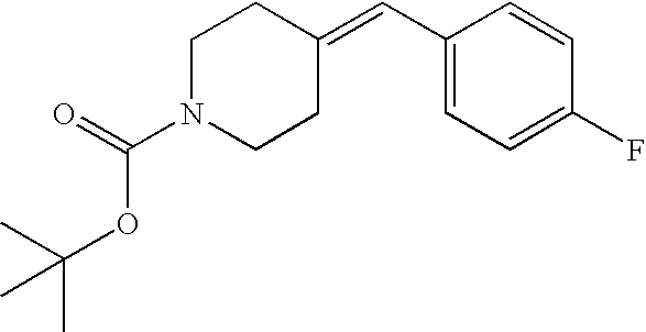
C1(C=C2CCN(C(OC(C)(C)C)=O)CC2)=CC=C(F)C=C1
